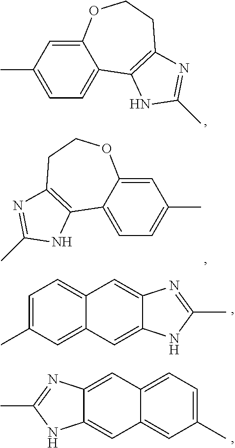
C12=CC(C)=CC=C1C1=C(CCO2)N=C(C)N1.C12=CC(C)=CC=C1C1=C(CCO2)N=C(C)N1.C1=C(C)C=C2C(=C1)C=C1C(=C2)NC(C)=N1.C1=C(C)C=C2C(=C1)C=C1C(=C2)NC(C)=N1
